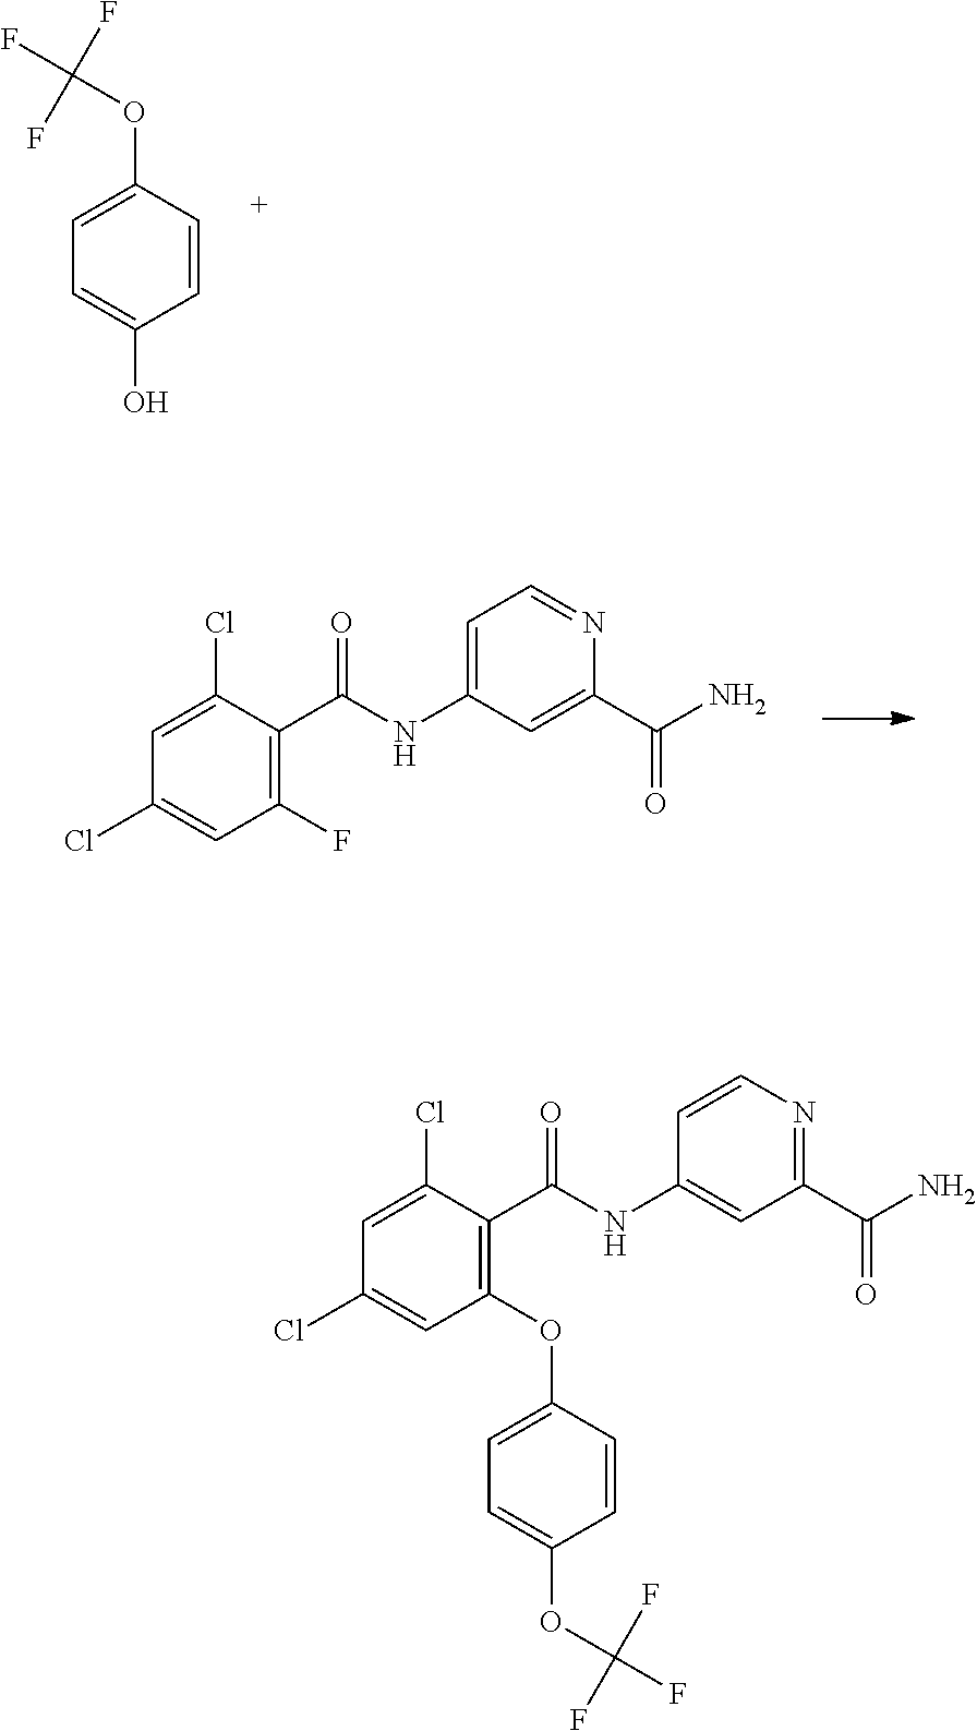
C1=C(Cl)C(C(NC2=CC(C(N)=O)=NC=C2)=O)=C(OC2=CC=C(OC(F)(F)F)C=C2)C=C1Cl.C1=C(Cl)C(C(NC2=CC=NC(C(N)=O)=C2)=O)=C(F)C=C1Cl.OC1=CC=C(OC(F)(F)F)C=C1
